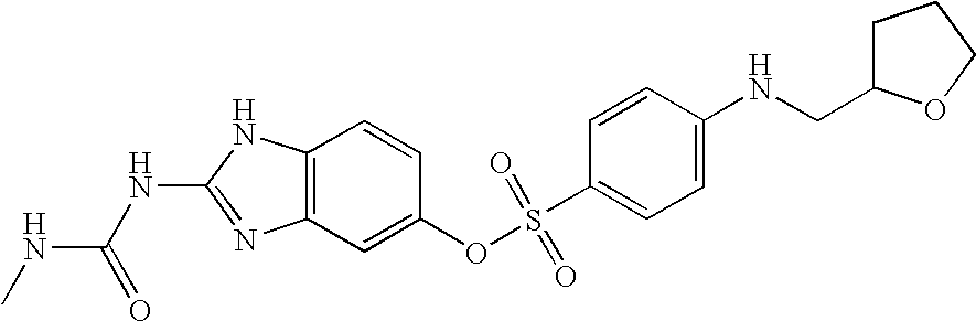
C12=C(C=C(OS(C3=CC=C(NCC4CCCO4)C=C3)(=O)=O)C=C1)N=C(NC(=O)NC)N2
